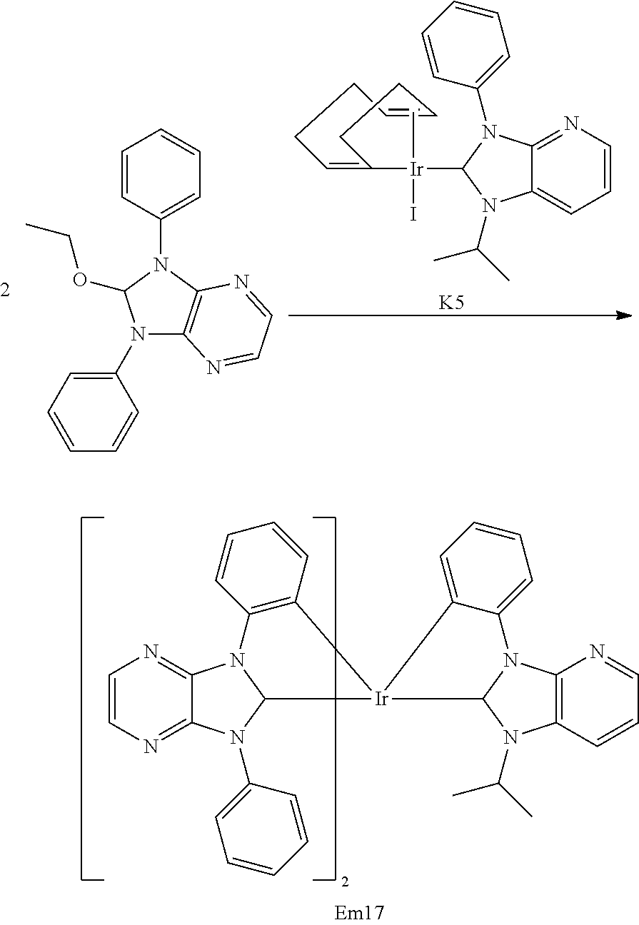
C1=CC(N2C(OCC)N(C3=CC=CC=C3)C3=C2N=CC=N3)=CC=C1.C1=CN=C2C(=C1)N(C(C)C)C([Ir](C1=CCCC=CCC1)(C)I)N2C1=CC=CC=C1.[K5].C1=CN=C2C(=N1)N1C(N2C2=CC=CC=C2)[Ir]2(C3=C1C=CC=C3)C1N(C(C)C)C3=C(N=CC=C3)N1C1=CC=CC=C12
